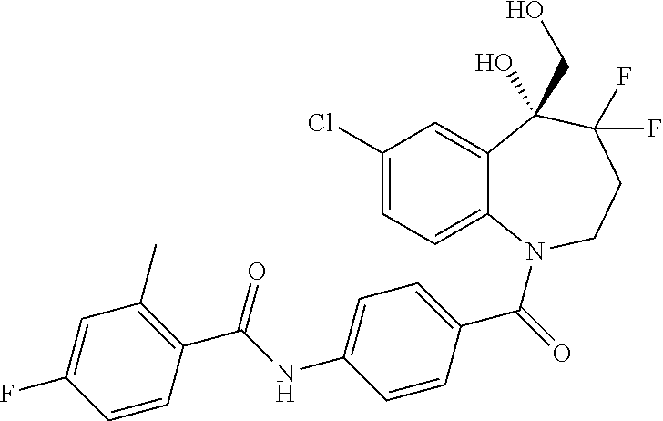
C12=CC(Cl)=CC=C1N(C(=O)C1=CC=C(NC(C3=C(C)C=C(F)C=C3)=O)C=C1)CCC(F)(F)C2(CO)O
